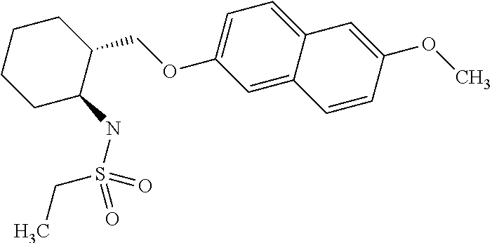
C1C(NS(=O)(CC)=O)C(COC2=CC=C3C(=C2)C=CC(OC)=C3)CCC1
